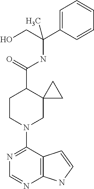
N1=C(N2CC3(C(C(=O)NC(CO)(C4=CC=CC=C4)C)CC2)CC3)C2=C(N=C1)NC=C2
